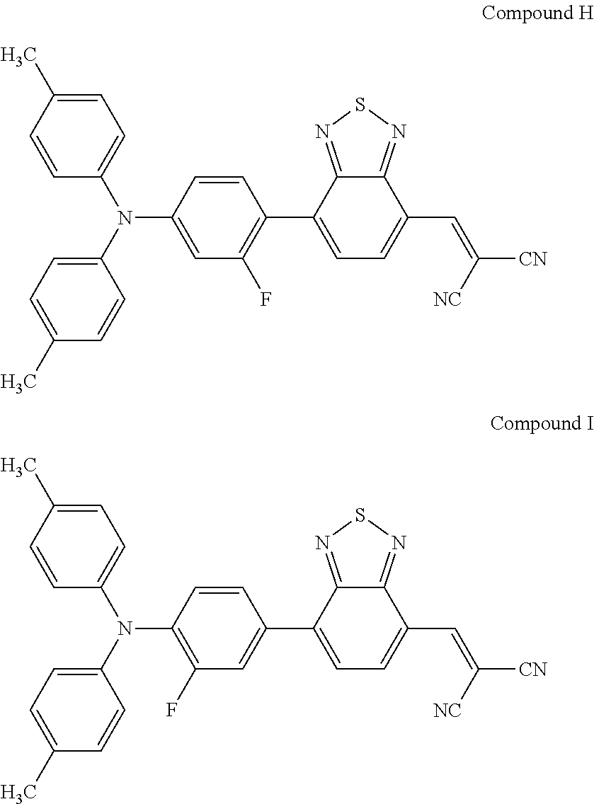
C1(C)=CC=C(N(C2=CC=C(C)C=C2)C2=CC(F)=C(C3=CC=C(C=C([NC])[CN])C4=NSN=C34)C=C2)C=C1.C1(C)=CC=C(N(C2=CC=C(C)C=C2)C2=C(F)C=C(C3=CC=C(C=C([NC])[CN])C4=NSN=C34)C=C2)C=C1
